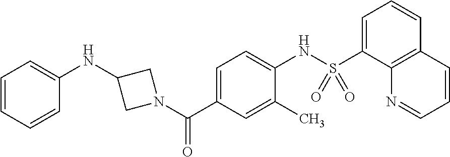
C1(NC2CN(C(C3=CC=C(NS(C4=CC=CC5=C4N=CC=C5)(=O)=O)C(C)=C3)=O)C2)=CC=CC=C1
